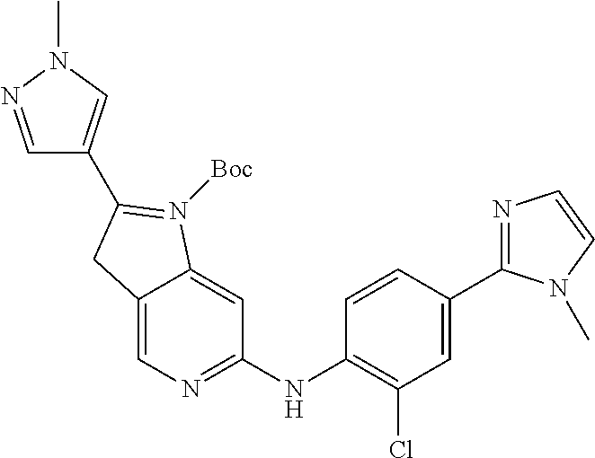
C12=CN=C(NC3=C(Cl)C=C(C4=NC=CN4C)C=C3)C=C1N([Boc])=C(C1=CN(C)N=C1)C2
